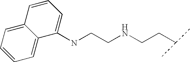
C1(NCCNCCC(C)C)=CC=CC2=CC=CC=C12
